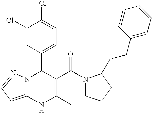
C1(C2N3C(=CC=N3)NC(C)=C2C(=O)N2CCCC2CCC2=CC=CC=C2)=CC=C(Cl)C(Cl)=C1
